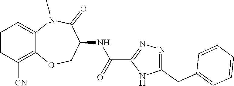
C12=C([CN])C=CC=C1N(C)C(=O)C(NC(C1=NN=C(CC3=CC=CC=C3)N1)=O)CO2
